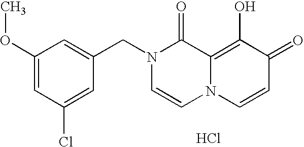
C1=C(CN2C=CN3C(=C(O)C(=O)C=C3)C2=O)C=C(Cl)C=C1OC.Cl
